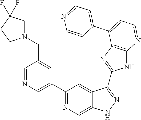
C1=NC=C(C2=NC=C3C(=C2)C(C2=NC4=C(N2)N=CC=C4C2=CC=NC=C2)=NN3)C=C1CN1CC(F)(F)CC1
